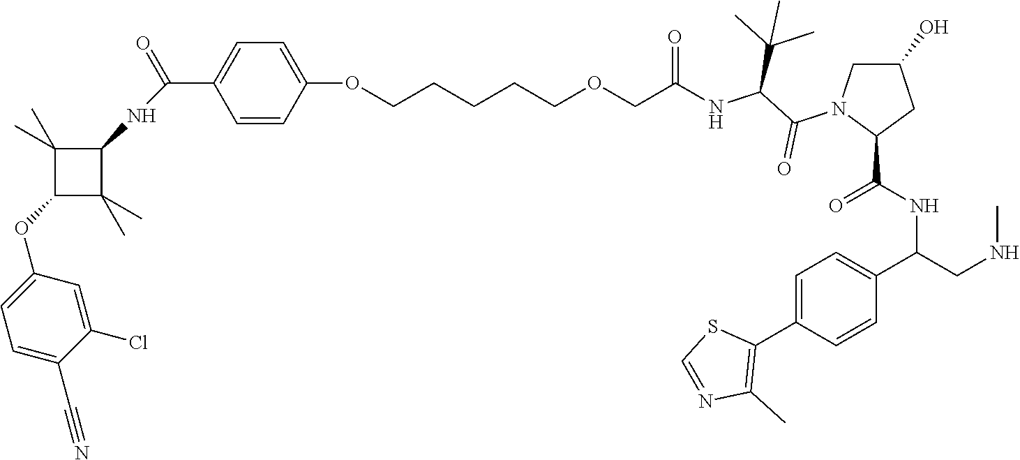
C1=CC(OCCCCCOCC(NC(C(N2C(C(NC(C3=CC=C(C4=C(C)N=CS4)C=C3)CNC)=O)CC(O)C2)=O)C(C)(C)C)=O)=CC=C1C(NC1C(C)(C)C(OC2=CC=C(C#N)C(Cl)=C2)C1(C)C)=O
